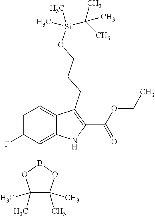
C(C)([Si](OCCCC1=C(C(OCC)=O)NC2=C(B3OC(C)(C)C(C)(C)O3)C(F)=CC=C21)(C)C)(C)C
